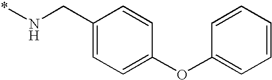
C(N*)C1=CC=C(OC2=CC=CC=C2)C=C1
